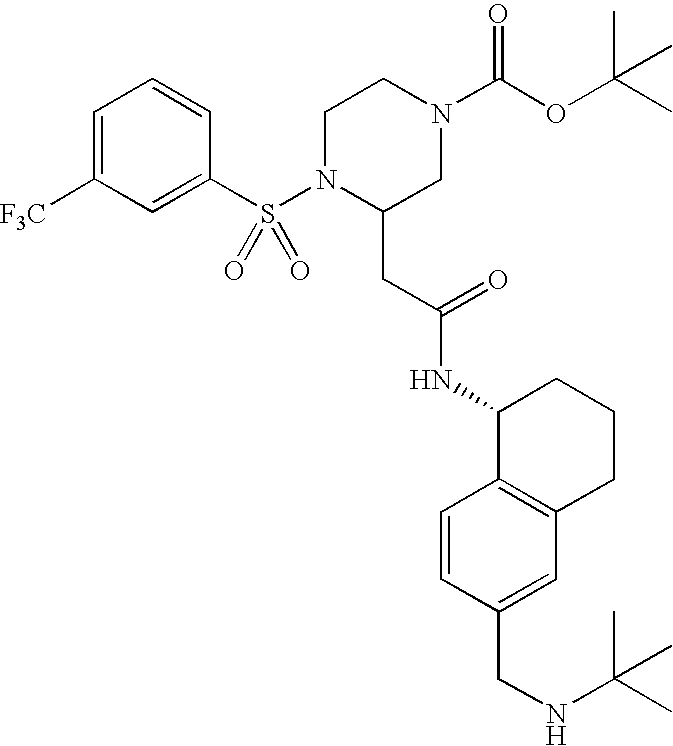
C1=C([F3C])C=C(S(N2C(CC(NC3C4=C(CCC3)C=C(CNC(C)(C)C)C=C4)=O)CN(C(OC(C)(C)C)=O)CC2)(=O)=O)C=C1
